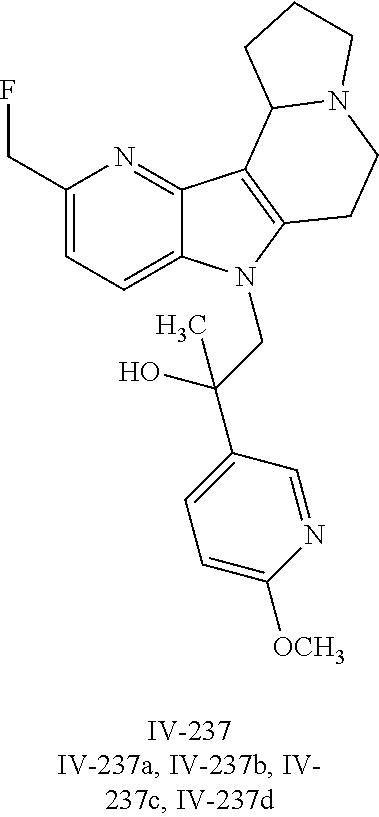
C1(CF)=CC=C2C(=N1)C1=C(N2CC(C2=CC=C([OCH3])N=C2)(O)C)CCN2C1CCC2
